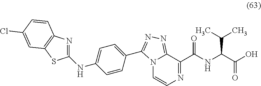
N(C1=CC=C(C2=NN=C3N2C=CN=C3C(=O)NC(C(O)=O)C(C)C)C=C1)C1=NC2=C(S1)C=C(Cl)C=C2
